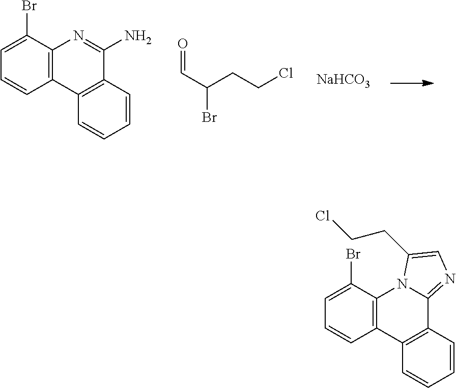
C1=C(Br)C2=C(C=C1)C1=C(C(N)=N2)C=CC=C1.O=CC(Br)CCCl.[NaHCO3].C1=C(Br)C2=C(C=C1)C1=C(C3=NC=C(CCCl)N23)C=CC=C1
